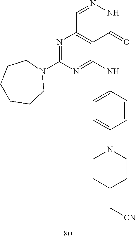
C1=NNC(=O)C2=C1N=C(N1CCCCCC1)N=C2NC1=CC=C(N2CCC(C[CN])CC2)C=C1
